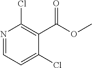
C1(Cl)=CC=NC(Cl)=C1C(OC)=O
